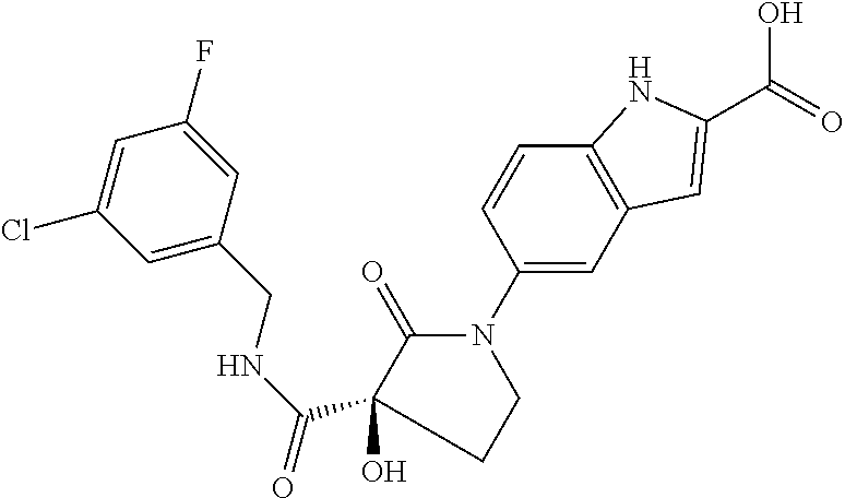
C1=C(Cl)C=C(CNC(C2(O)C(=O)N(C3=CC4=C(C=C3)NC(C(=O)O)=C4)CC2)=O)C=C1F
